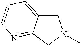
C1C2=CC=CN=C2CN1C
